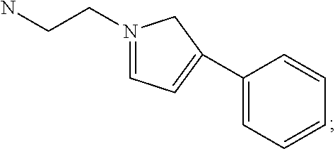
N1(CCN)=CC=C(C2=CC=CC=C2)C1
